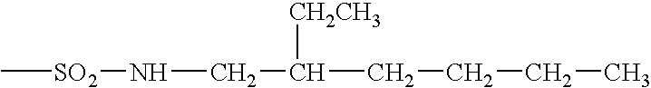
C[SO2]NCC([CH2CH3])CCCC
